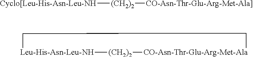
[Cyclo[Leu-His-Asn-Leu-NH][(CH2)2][CO-Asn-Thr-Glu-Arg-Met-Ala]].[Leu-His-Asn-Leu-NH]1[(CH2)2][CO-Asn-Thr-Glu-Arg-Met-Ala]CC1
